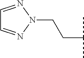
C1=NN(CCC(C)C)N=C1
